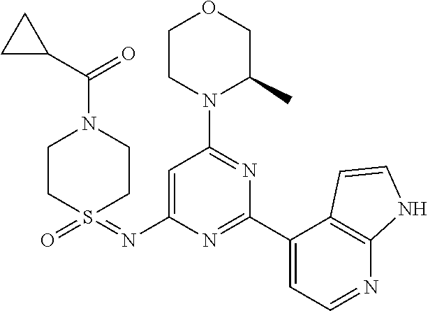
C1=C(N=S2(=O)CCN(C(C3CC3)=O)CC2)N=C(C2=CC=NC3=C2C=CN3)N=C1N1C(C)COCC1
